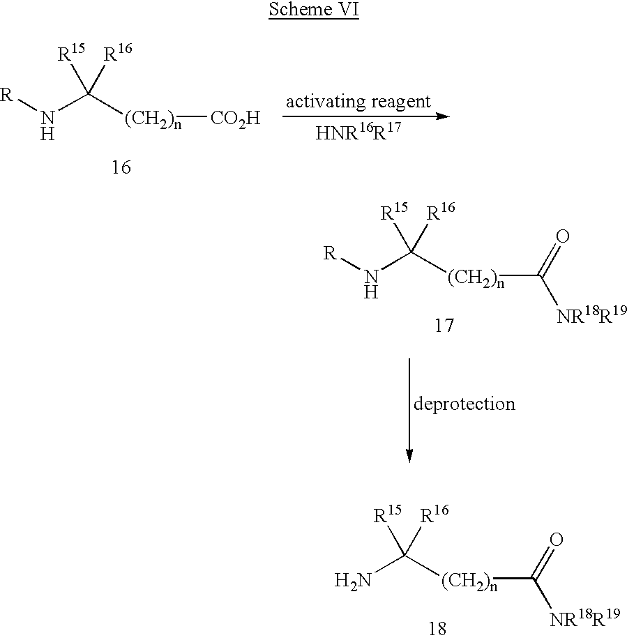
[R]NC([(CH2)n][CO2H])([R15])[R16].[R]NC([(CH2)n]C([NR18R19])=O)([R15])[R16].NC([(CH2)n]C([NR18R19])=O)([R15])[R16]
